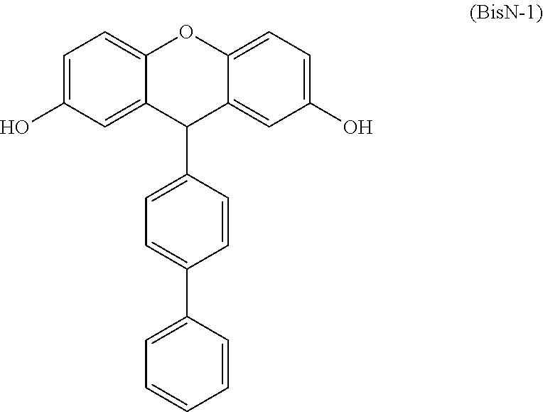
C1=C(O)C=C2C(=C1)OC1=CC=C(O)C=C1C2C1=CC=C(C2=CC=CC=C2)C=C1
